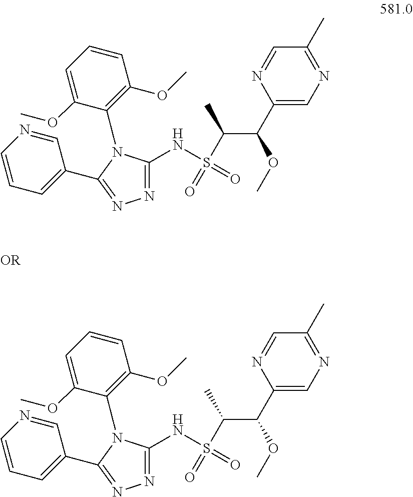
C1=NC(C(OC)C(S(=O)(NC2=NN=C(C3=CC=CN=C3)N2C2=C(OC)C=CC=C2OC)=O)C)=CN=C1C.C1=NC(C(OC)C(S(=O)(NC2=NN=C(C3=CC=CN=C3)N2C2=C(OC)C=CC=C2OC)=O)C)=CN=C1C
